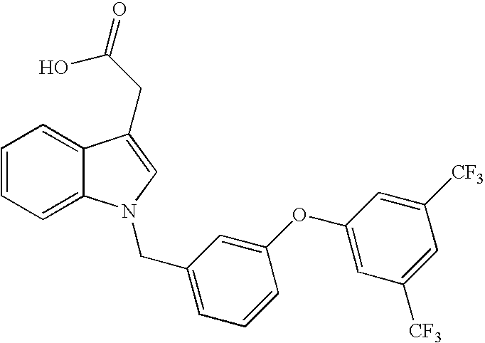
C1=CC=C2C(=C1)C(CC(O)=O)=CN2CC1=CC=CC(OC2=CC([CF3])=CC([CF3])=C2)=C1
